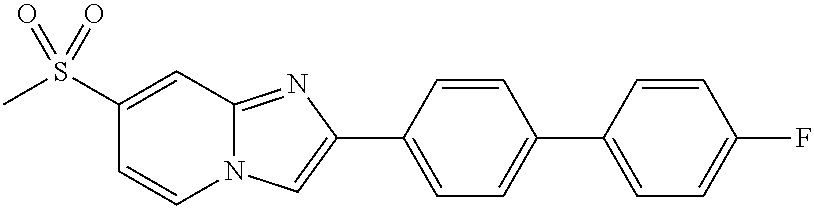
C1(S(C)(=O)=O)=CC2=NC(C3=CC=C(C4=CC=C(F)C=C4)C=C3)=CN2C=C1
